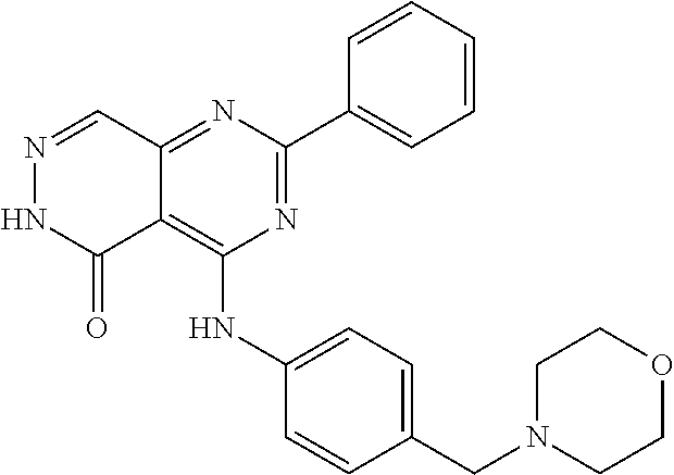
C12=NC(C3=CC=CC=C3)=NC(NC3=CC=C(CN4CCOCC4)C=C3)=C1C(=O)NN=C2
